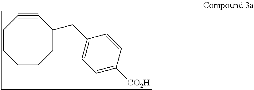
C1CCC(CC2=CC=C([CO2H])C=C2)C#CCC1
